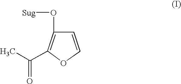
O(C1=C(C(C)=O)OC=C1)[Sug]
